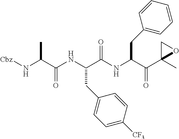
N(C(C(NC(C(NC(C(C1(C)OC1)=O)CC1=CC=CC=C1)=O)CC1=CC=C([CF3])C=C1)=O)C)[Cbz]
